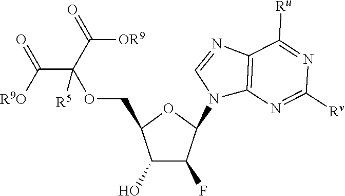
C1(O)C(F)C(N2C3=C(N=C2)C([Ru])=NC([Rv])=N3)OC1COC(C([R9O])=O)(C([OR9])=O)[R5]
